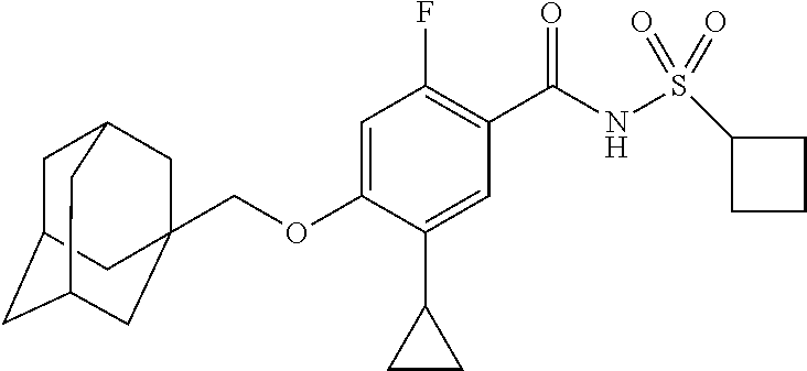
C1(F)=C(C(NS(=O)(=O)C2CCC2)=O)C=C(C2CC2)C(OCC23CC4CC(CC(C2)C4)C3)=C1
